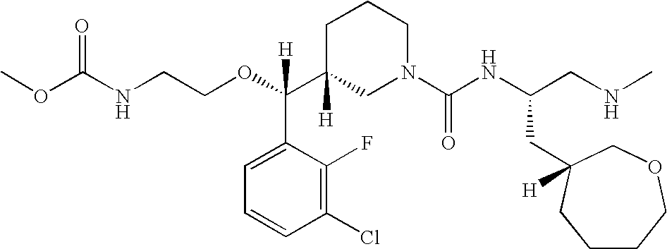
O=C(NCCOC(C1([H])CN(C(NC(CNC)CC2([H])COCCCC2)=O)CCC1)(C1=CC=CC(Cl)=C1F)[H])OC
